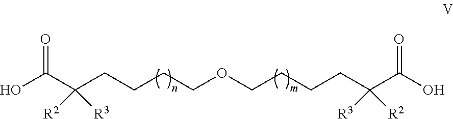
OC(C(CCCCOCCCCC(C(O)=O)([R3])[R2])([R2])[R3])=O
